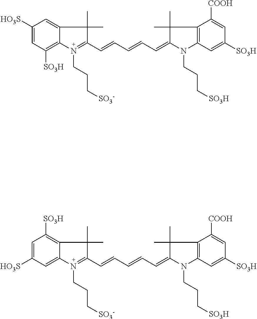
C1([HO3S])=CC([SO3H])=C2C(=C1)C(C)(C)C(C=CC=CC=C1C(C)(C)C3=C(C=C([SO3H])C=C3[COOH])N1CCC[SO3H])=N2CCC[SO3-].C1=C([HO3S])C=C2C(=C1[SO3H])C(C)(C)C(C=CC=CC=C1C(C)(C)C3=C(C=C([SO3H])C=C3[COOH])N1CCC[SO3H])=N2CCC[SO3-]
